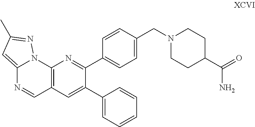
C12=CC(C)=NN1C1=C(C=N2)C=C(C2=CC=CC=C2)C(C2=CC=C(CN3CCC(C(N)=O)CC3)C=C2)=N1
